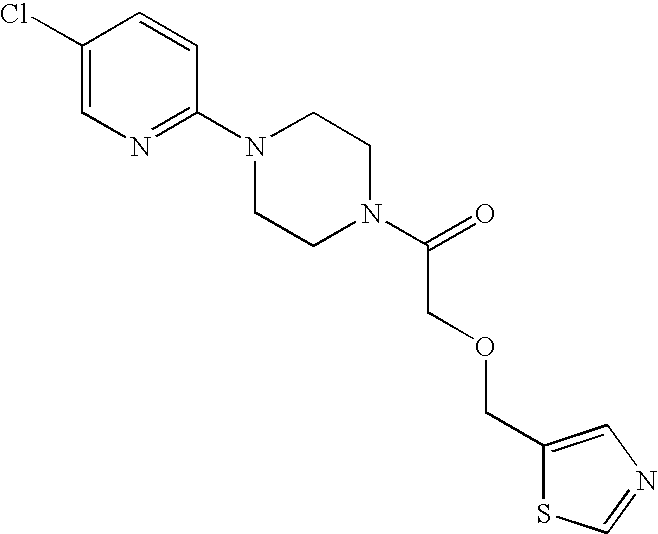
C1(Cl)=CN=C(N2CCN(C(=O)COCC3=CN=CS3)CC2)C=C1
